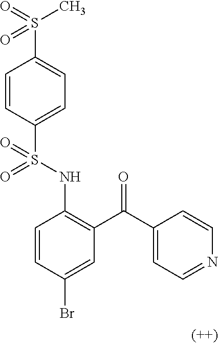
C1=CC(S(NC2=C(C(C3=CC=NC=C3)=O)C=C(Br)C=C2)(=O)=O)=CC=C1S(=O)(C)=O
